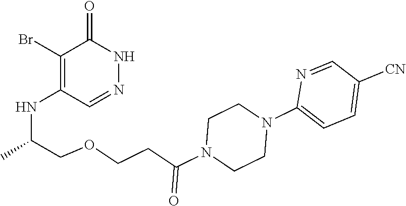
C1(Br)=C(NC(C)COCCC(N2CCN(C3=CC=C([CN])C=N3)CC2)=O)C=NNC1=O
